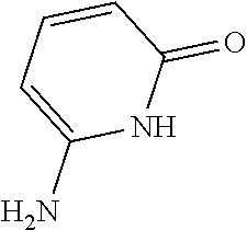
C1=C(N)NC(=O)C=C1
